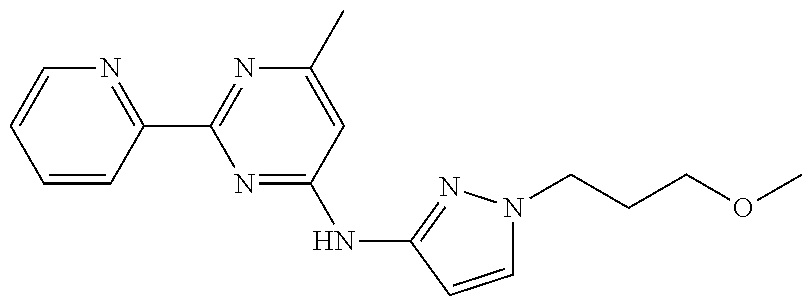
C1=CC(C2=NC(C)=CC(NC3=NN(CCCOC)C=C3)=N2)=NC=C1
